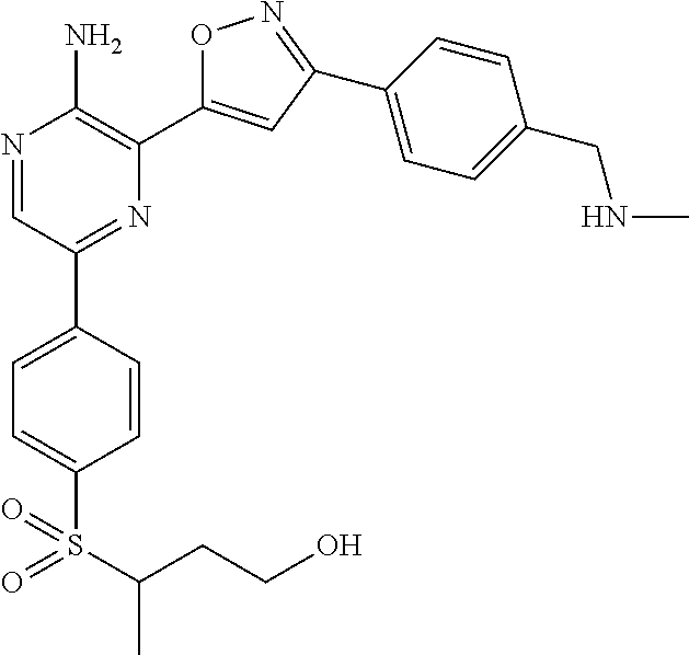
N1=CC(C2=CC=C(S(C(CCO)C)(=O)=O)C=C2)=NC(C2=CC(C3=CC=C(CNC)C=C3)=NO2)=C1N
